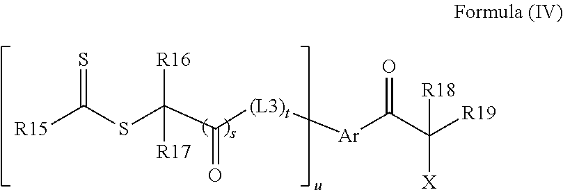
[R15]C(SC(C([(L3)t][Ar]C(C([R19])([R18])[X])=O)=O)([R16])[R17])=S
